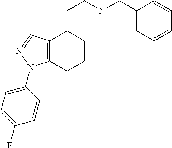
N(CCC1C2=C(CCC1)N(C1=CC=C(F)C=C1)N=C2)(CC1=CC=CC=C1)C
